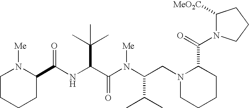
N(C(C(N(C(C(C)C)CN1CCCCC1C(N1C([MeO2C])CCC1)=O)[Me])=O)C(C)(C)C)C(=O)C1N([Me])CCCC1
